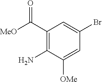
C1(C([MeO])=O)=C(N)C([OMe])=CC(Br)=C1
